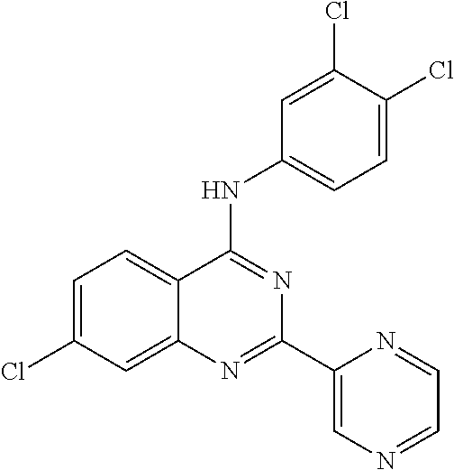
C12=CC(Cl)=CC=C1C(NC1=CC=C(Cl)C(Cl)=C1)=NC(C1=CN=CC=N1)=N2
